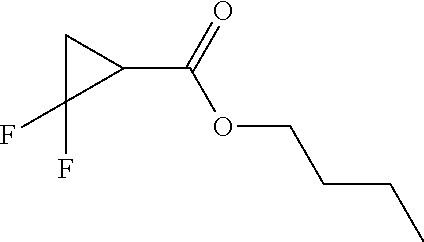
C1(C(=O)OCCCC)CC1(F)F
